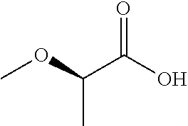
O(C(C(O)=O)C)C
